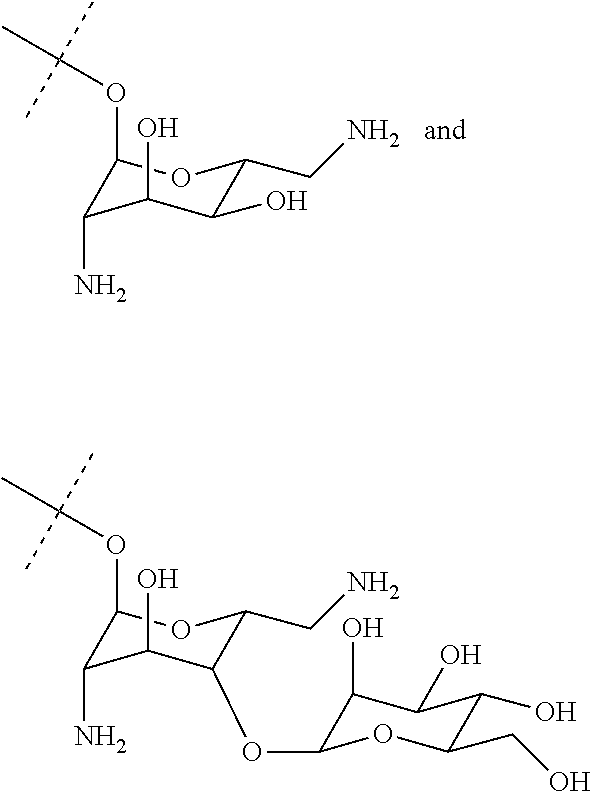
C1(OC(C)(C)C)C(N)C(O)C(O)C(CN)O1.C1(OC(C)(C)C)C(N)C(O)C(OC2C(O)C(O)C(O)C(CO)O2)C(CN)O1
